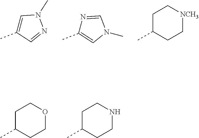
C1=C(C)C=NN1C.N1=CN(C)C=C1C.C1C(C)CC[NCH3]C1.C1C(C)CCOC1.C1C(C)CCNC1
